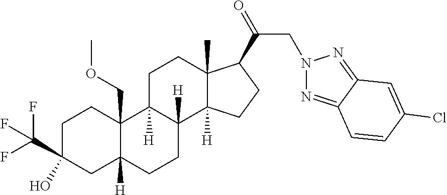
C1C(C(F)(F)F)(O)CC2([H])C(COC)(C1)C1([H])C([H])(CC2)C2([H])C(C)(CC1)C(C(=O)CN1N=C3C(=N1)C=C(Cl)C=C3)CC2
